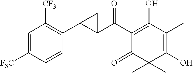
C1(C(C2=C(O)C(C)=C(O)C(C)(C)C2=O)=O)C(C2=C([CF3])C=C([F3C])C=C2)C1
